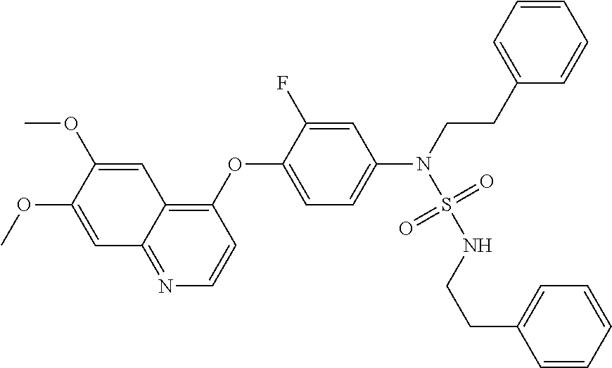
C1(OC2=CC=C(N(CCC3=CC=CC=C3)S(NCCC3=CC=CC=C3)(=O)=O)C=C2F)=C2C(=NC=C1)C=C(OC)C(OC)=C2
